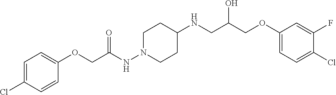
C(C(NN1CCC(NCC(COC2=CC=C(Cl)C(F)=C2)O)CC1)=O)OC1=CC=C(Cl)C=C1
